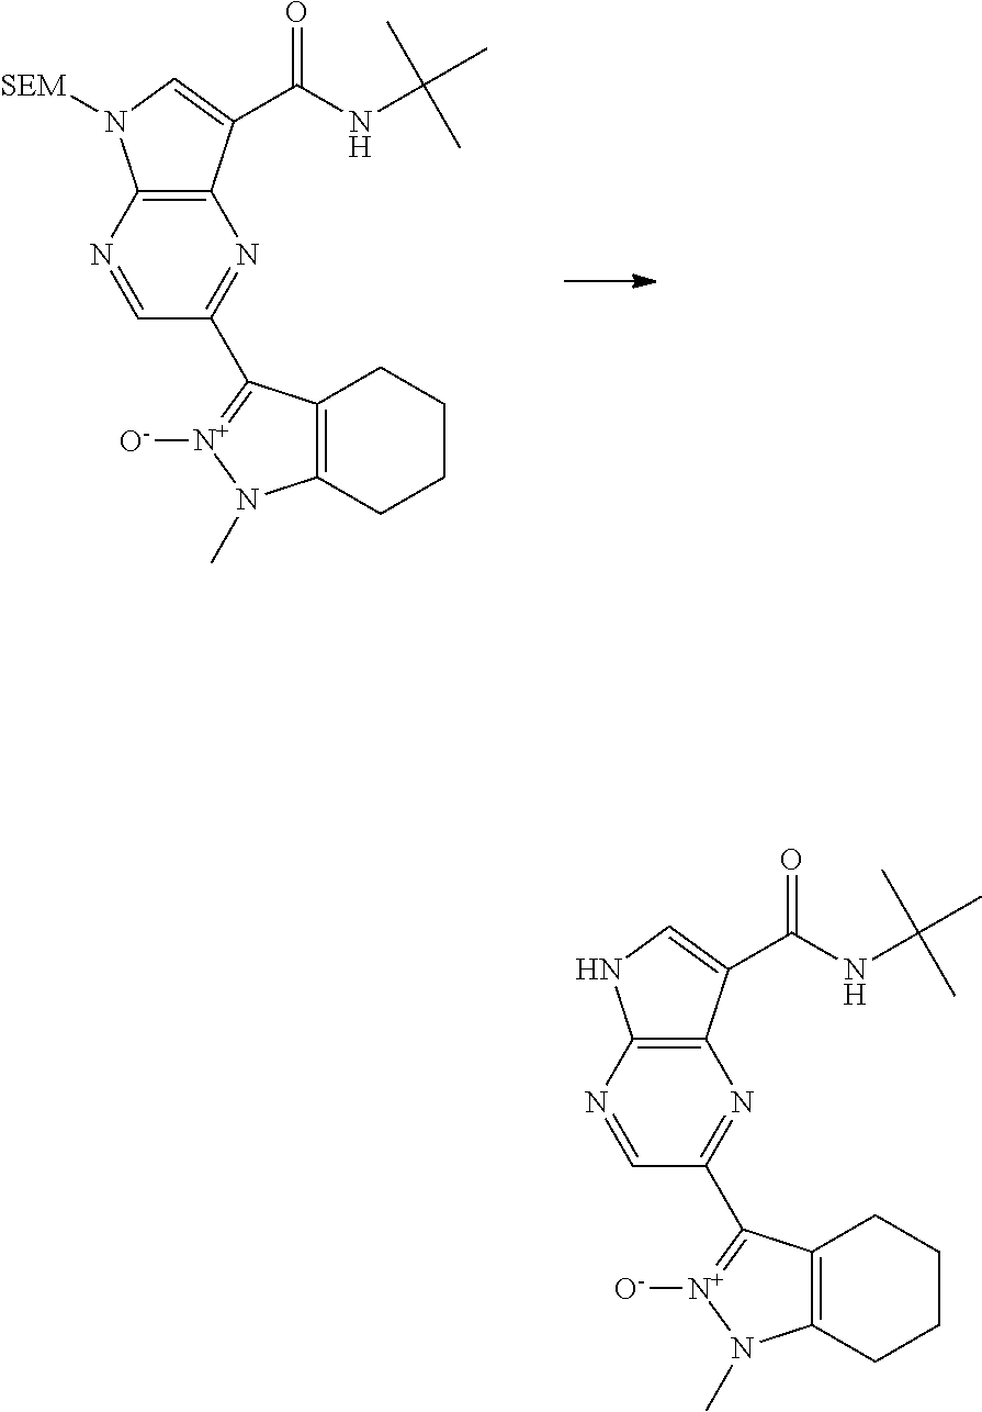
C12=C(N=CC(C3=[N+]([O-])N(C)C4=C3CCCC4)=N1)N([SEM])C=C2C(NC(C)(C)C)=O.C12=C(N=CC(C3=[N+]([O-])N(C)C4=C3CCCC4)=N1)NC=C2C(NC(C)(C)C)=O
